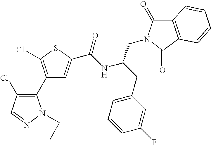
C1(C2=C(Cl)C=NN2CC)=C(Cl)SC(C(NC(CC2=CC=CC(F)=C2)CN2C(=O)C3=C(C2=O)C=CC=C3)=O)=C1
